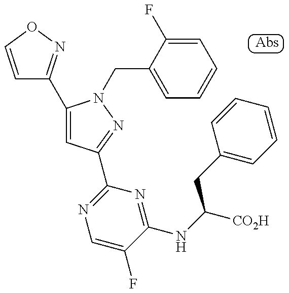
C1=CON=C1C1=CC(C2=NC=C(F)C(NC(CC3=CC=CC=C3)[CO2H])=N2)=NN1CC1=CC=CC=C1F
